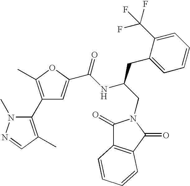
C1(C2=C(C)OC(C(NC(CN3C(=O)C4=C(C3=O)C=CC=C4)CC3=CC=CC=C3C(F)(F)F)=O)=C2)=C(C)C=NN1C
